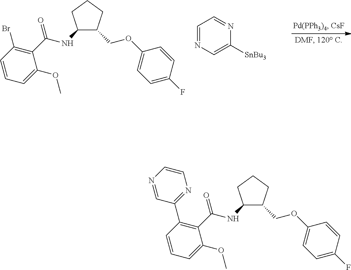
C1(NC(C2=C(C3=NC=CN=C3)C=CC=C2OC)=O)C(COC2=CC=C(F)C=C2)CCC1.C1(NC(C2=C(Br)C=CC=C2OC)=O)C(COC2=CC=C(F)C=C2)CCC1.C1=NC=C([SnBu3])N=C1
